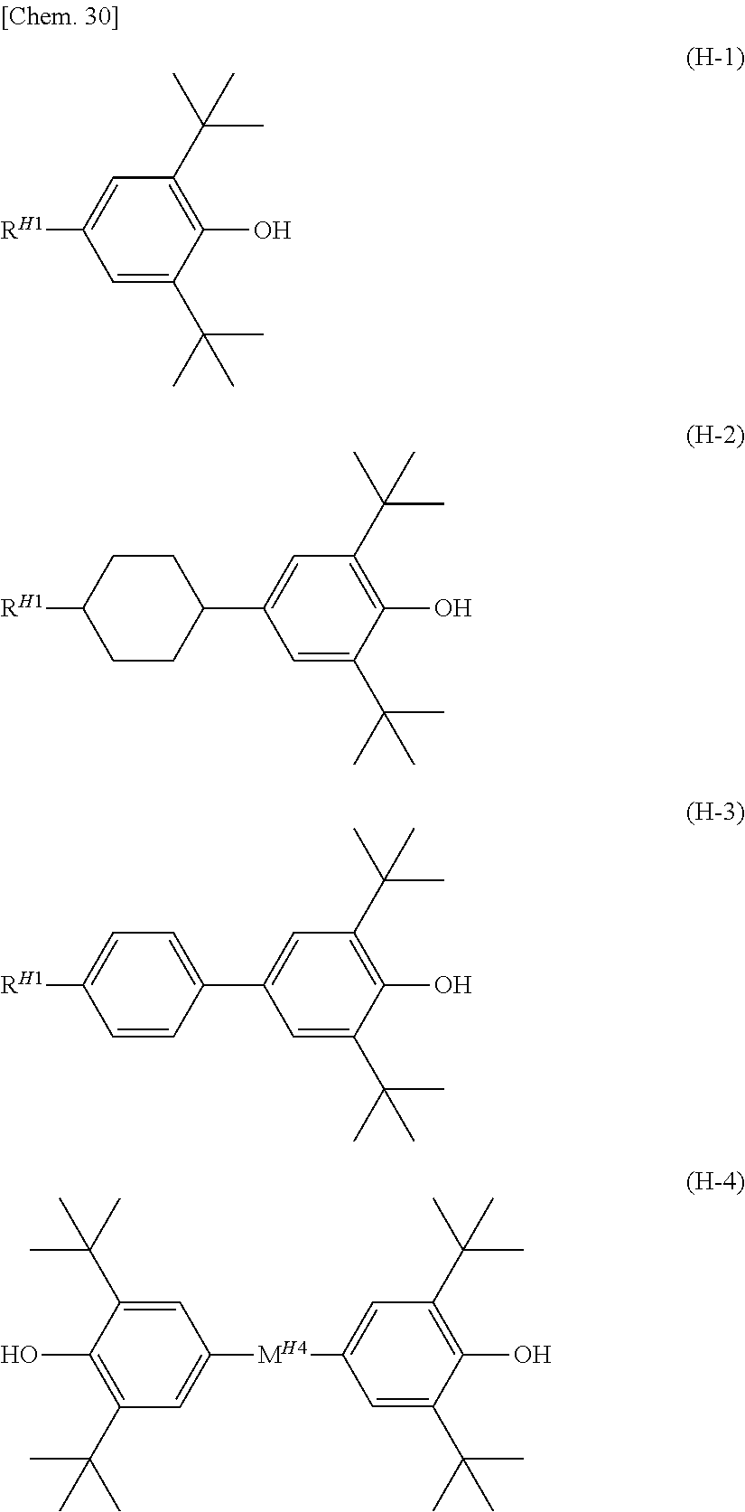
C1=C([RH1])C=C(C(C)(C)C)C(O)=C1C(C)(C)C.C1=C(C2CCC([RH1])CC2)C=C(C(C)(C)C)C(O)=C1C(C)(C)C.C1=C(C2=CC=C([RH1])C=C2)C=C(C(C)(C)C)C(O)=C1C(C)(C)C.C1=C([MH4]C2=CC(C(C)(C)C)=C(O)C(C(C)(C)C)=C2)C=C(C(C)(C)C)C(O)=C1C(C)(C)C
